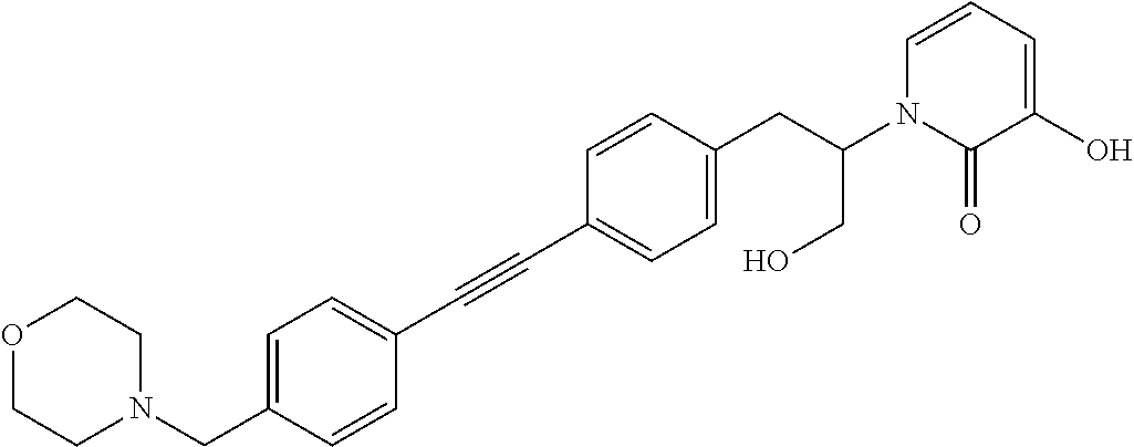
C(C1=CC=C(CC(N2C(=O)C(O)=CC=C2)CO)C=C1)#CC1=CC=C(CN2CCOCC2)C=C1
